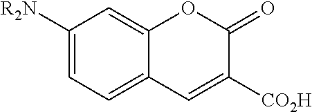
C1([R2N])=CC=C2C(=C1)OC(=O)C([CO2H])=C2
